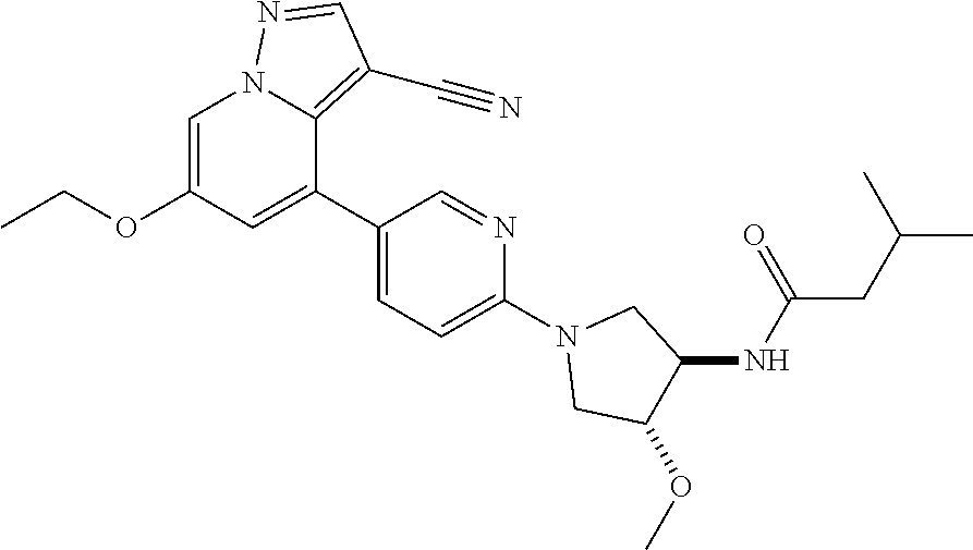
C1=C(OCC)C=C(C2=CC=C(N3CC(OC)C(NC(CC(C)C)=O)C3)N=C2)C2=C(C#N)C=NN12
